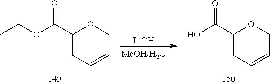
C1(C(OCC)=O)CC=CCO1.[LiOH].C1(C(O)=O)CC=CCO1
